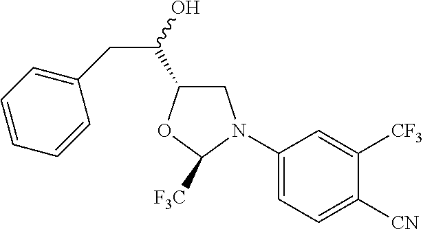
C1(N2CC(C(CC3=CC=CC=C3)O)OC2[F3C])=CC=C([CN])C([CF3])=C1
